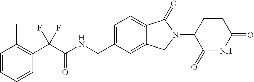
C1=CC=CC(C(C(NCC2=CC=C3C(=C2)CN(C2C(=O)NC(=O)CC2)C3=O)=O)(F)F)=C1C
